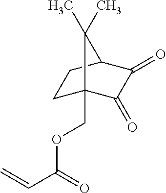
C1C2(COC(C=C)=O)C(=O)C(=O)C(C1)C2(C)C
